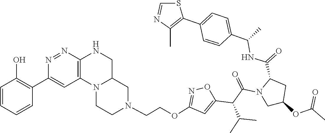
N1(CCOC2=NOC(C(C(N3CC(OC(C)=O)CC3C(NC(C3=CC=C(C4=C(C)N=CS4)C=C3)C)=O)=O)C(C)C)=C2)CC2N(CC1)C1=C(NC2)N=NC(C2=C(O)C=CC=C2)=C1
